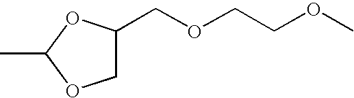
CC1OCC(COCCOC)O1
